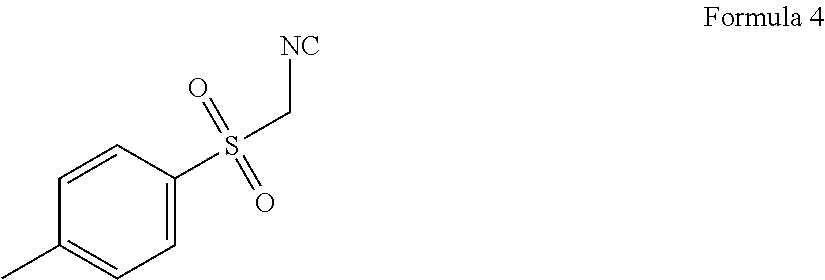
C1=CC(S(C[NC])(=O)=O)=CC=C1C
